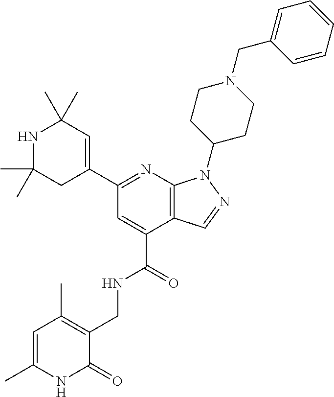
C1=C(C)NC(=O)C(CNC(C2=CC(C3=CC(C)(C)NC(C)(C)C3)=NC3=C2C=NN3C2CCN(CC3=CC=CC=C3)CC2)=O)=C1C
